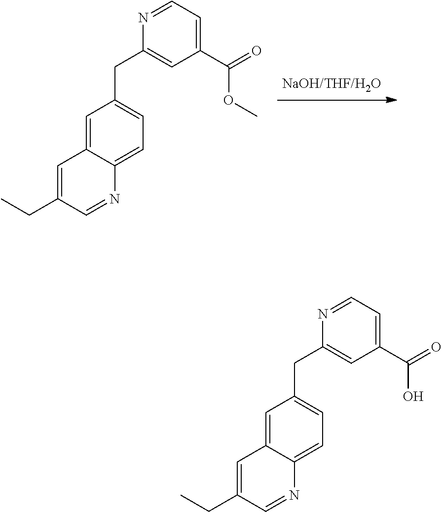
C1=C(CC)C=NC2=CC=C(CC3=CC(C(=O)O)=CC=N3)C=C12.C1=C(CC)C=NC2=CC=C(CC3=CC(C(OC)=O)=CC=N3)C=C12
